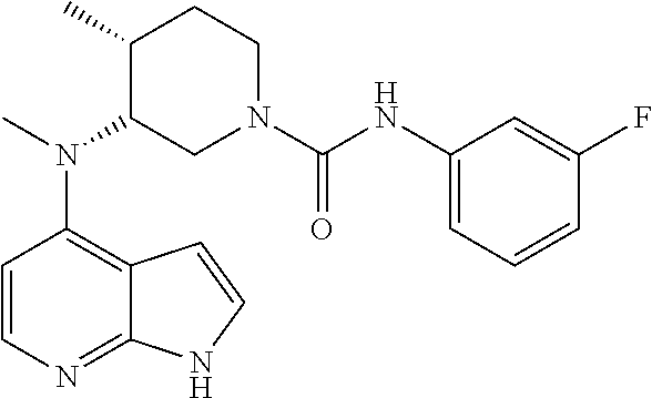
C12=C(N(C)C3CN(C(=O)NC4=CC=CC(F)=C4)CCC3C)C=CN=C1NC=C2
